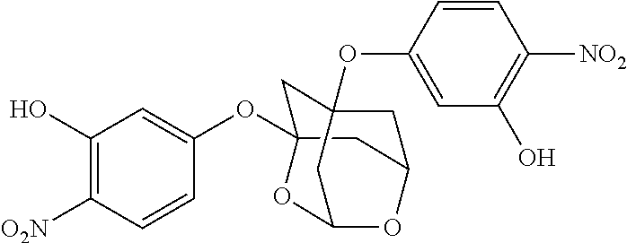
C1C2(OC3=CC(O)=C([O2N])C=C3)CC3CC1(OC1=CC(O)=C([NO2])C=C1)CC(O2)O3
